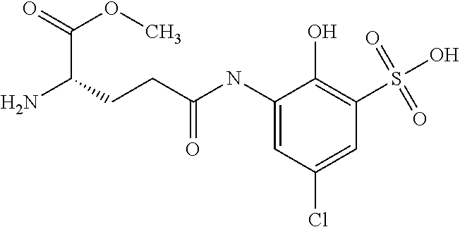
C1(NC(CCC(N)C(=O)OC)=O)=CC(Cl)=CC(S(=O)(=O)O)=C1O
